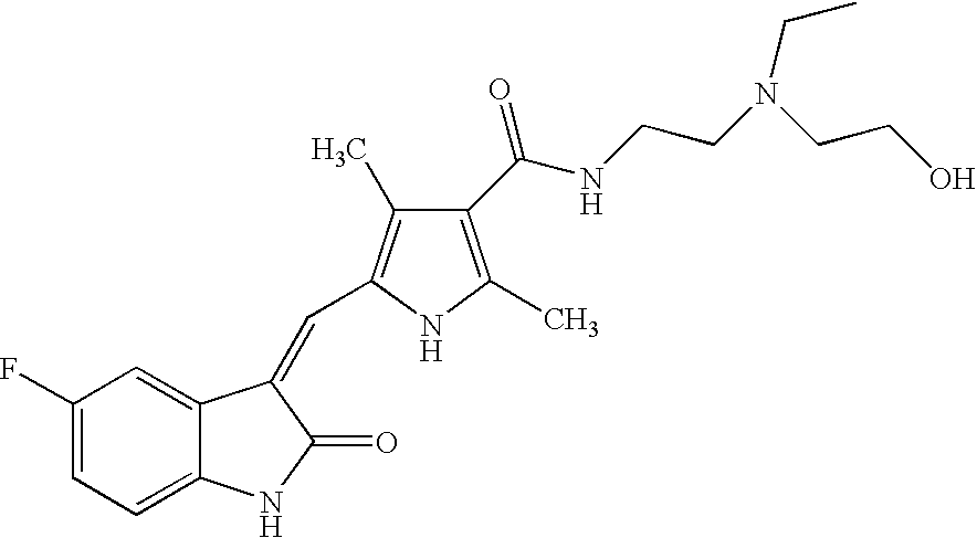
C1(F)=CC=C2C(=C1)C(=CC1=C(C)C(C(NCCN(CC)CCO)=O)=C(C)N1)C(=O)N2
